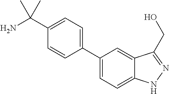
C1=C(C(N)(C)C)C=CC(C2=CC=C3C(=C2)C(CO)=NN3)=C1
